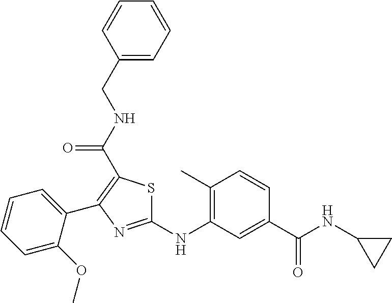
C1(NC2=C(C)C=CC(C(NC3CC3)=O)=C2)=NC(C2=CC=CC=C2OC)=C(C(NCC2=CC=CC=C2)=O)S1
